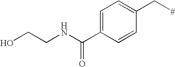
C1=C(C(NCCO)=O)C=CC(C[#])=C1
